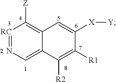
C1([X][Y])=CC2=C([Z])[RC]=NC=C2C([R2])=C1[R1]
